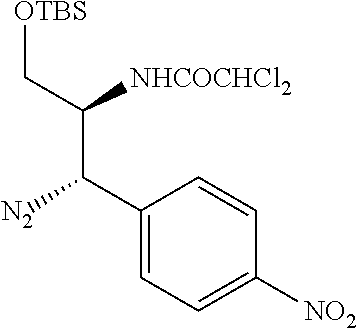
C1(C(C(C[OTBS])[NHCOCHCl2])[N2])=CC=C([NO2])C=C1
